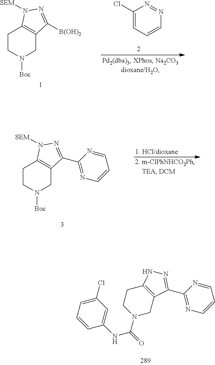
C1(Cl)=CC=CN=N1.C1CN([Boc])CC2=C1N([SEM])N=C2[B(OH)2].C1CN([Boc])CC2=C1N([SEM])N=C2C1=NC=CC=N1.C1=CC=C(Cl)C=C1NC(=O)N1CC2=C(CC1)NN=C2C1=NC=CC=N1
